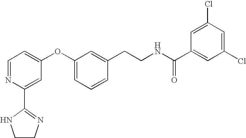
C1=NC(C2=NCCN2)=CC(OC2=CC=CC(CCNC(C3=CC(Cl)=CC(Cl)=C3)=O)=C2)=C1
